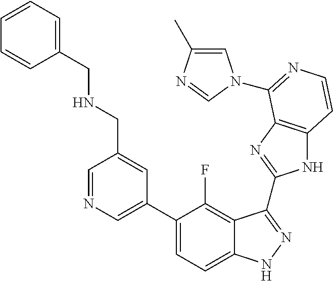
C1=C(C2=CC=C3C(=C2F)C(C2=NC4=C(N2)C=CN=C4N2C=C(C)N=C2)=NN3)C=C(CNCC2=CC=CC=C2)C=N1
